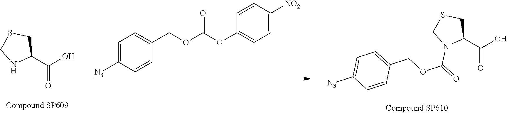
C1(C(O)=O)CSCN1.C1=C([N3])C=CC(COC(OC2=CC=C([NO2])C=C2)=O)=C1.C1(C(O)=O)CSCN1C(=O)OCC1=CC=C([N3])C=C1
